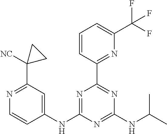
N(C1=NC(C2=NC(C(F)(F)F)=CC=C2)=NC(NC(C)C)=N1)C1=CC(C2([NC])CC2)=NC=C1
